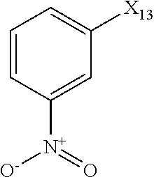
C1=CC([N+](=O)[O-])=CC([X13])=C1
